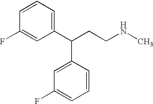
C1=CC=C(C(C2=CC(F)=CC=C2)CCNC)C=C1F
